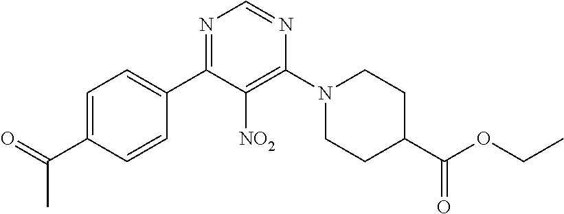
C1=C(C(=O)C)C=CC(C2=NC=NC(N3CCC(C(OCC)=O)CC3)=C2[NO2])=C1
